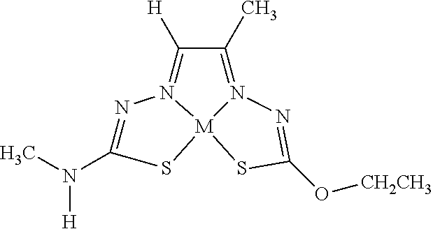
N1=C(N(C)[H])S[M]23N1=C([H])C(C)=N2N=C(O[CH2CH3])S3
